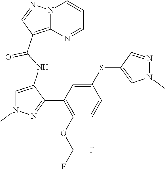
FC(OC1=C(C2=NN(C)C=C2NC(C2=C3N(N=C2)C=CC=N3)=O)C=C(SC2=CN(C)N=C2)C=C1)F
